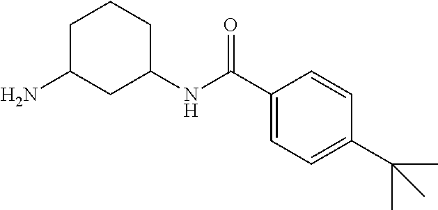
NC1CC(NC(C2=CC=C(C(C)(C)C)C=C2)=O)CCC1
